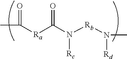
CC(=O)[Ra]C(N([Rb]N(C)[Rd])[Rc])=O
